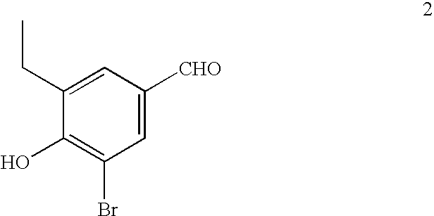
C1(O)=C(Br)C=C([CHO])C=C1CC
